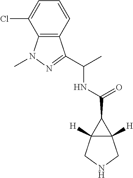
C12([H])C([H])(CNC1)C2C(=O)NC(C)C1=NN(C)C2=C1C=CC=C2Cl
